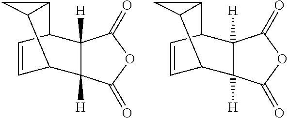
C12([H])C([H])(C3C=CC1C1C3C1)C(=O)OC2=O.C12([H])C([H])(C3C=CC1C1C3C1)C(=O)OC2=O
